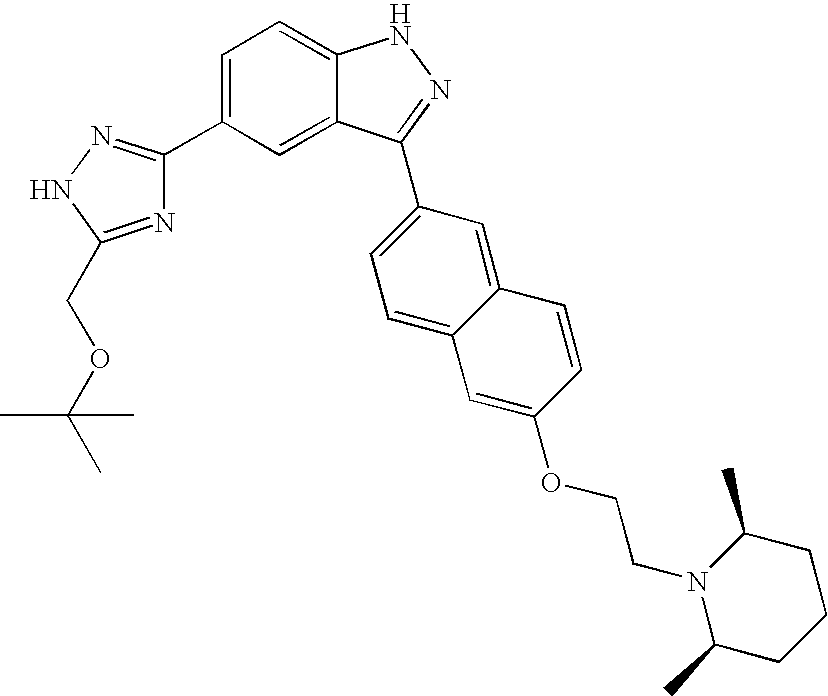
C1(C2=CC=C3C(=C2)C(C2=CC=C4C(=C2)C=CC(OCCN2C(C)CCCC2C)=C4)=NN3)=NNC(COC(C)(C)C)=N1
